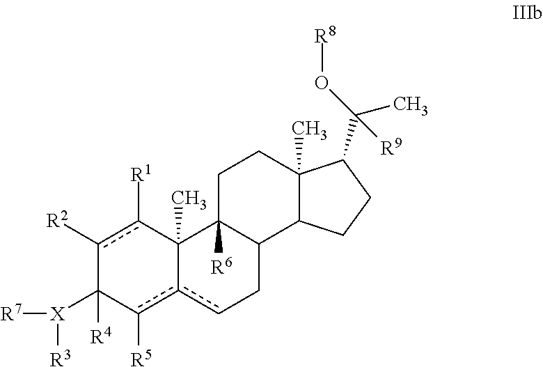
c1([R2])c([R1])C2(C)c(c([R5])C1([X]([R3])[R7])[R4])cCC1C2([R6])CCC2(C)C1CCC2C(C)(O[R8])[R9]
